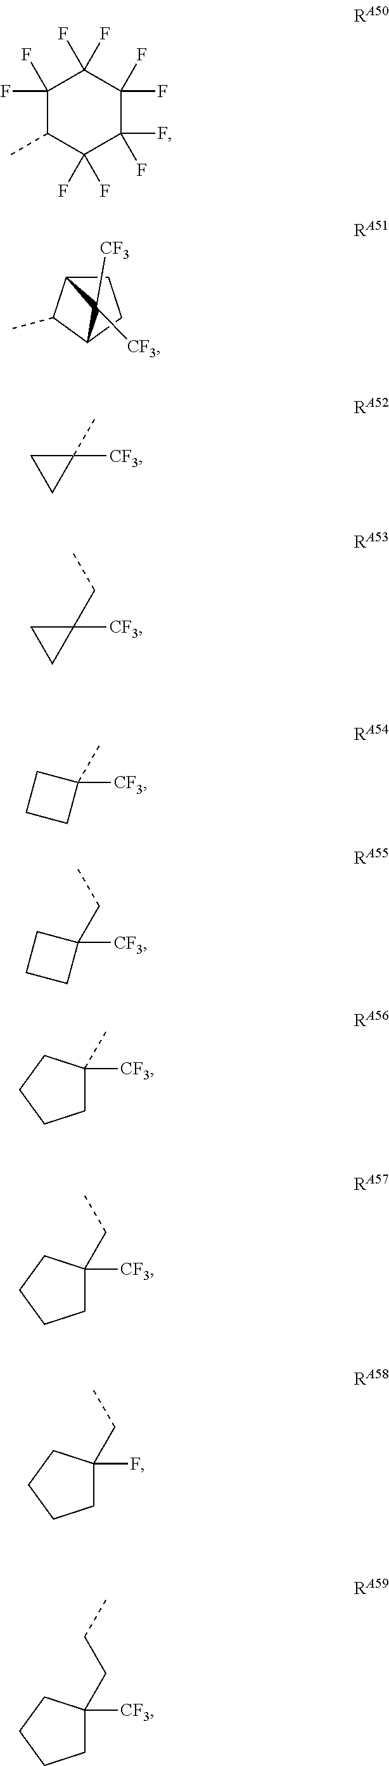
C1(F)(F)C(C)C(F)(F)C(F)(F)C(F)(F)C1(F)F.CC1C2CCC1C2([CF3])[CF3].C1([CF3])(C)CC1.C1([CF3])(CC)CC1.C1([CF3])(C)CCC1.C1([CF3])(CC)CCC1.C1C([CF3])(C)CCC1.C1C([CF3])(CC)CCC1.C1C(F)(CC)CCC1.C1C([CF3])(CCC)CCC1
